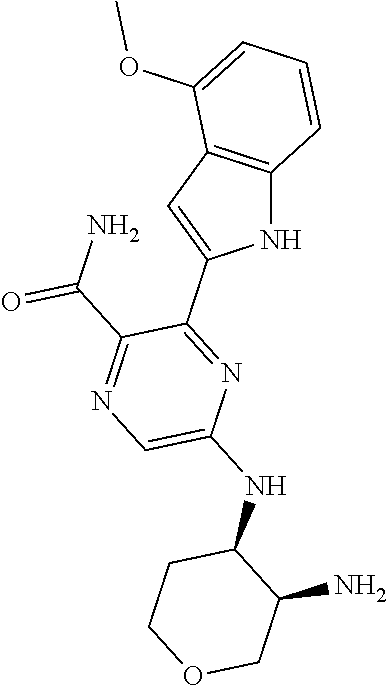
C12=C(C=C(C3=NC(NC4C(N)COCC4)=CN=C3C(=O)N)N1)C(OC)=CC=C2
